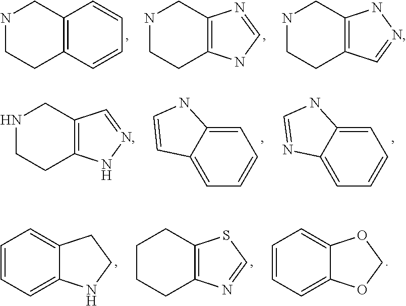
C12=C(CCNC1)NC=N2.C12=C(C=CC=C1)CCNC2.C12=C(CCNC1)C=NN2.C1=C2C(=CC=C1)C=CN2.C1=C2C(=CC=C1)N=CN2.C12=C(CCNC1)NN=C2.C1=CC=C2C(=C1)CCN2.C1CCC2=C(C1)SC=N2.C1=CC=C2C(=C1)OCO2
